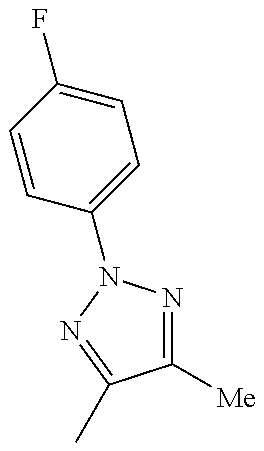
C1([Me])=NN(C2=CC=C(F)C=C2)N=C1C
